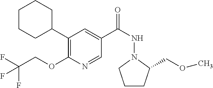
C1(C2CCCCC2)=C(OCC(F)(F)F)N=CC(C(NN2C(COC)CCC2)=O)=C1
